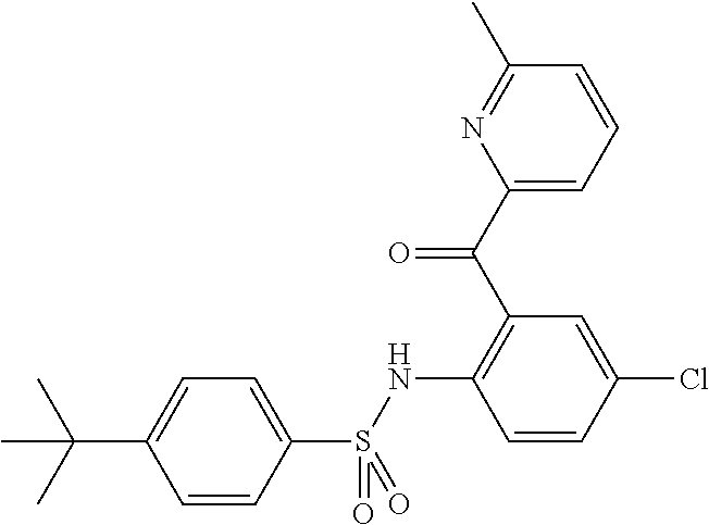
C1(C(C2=C(NS(C3=CC=C(C(C)(C)C)C=C3)(=O)=O)C=CC(Cl)=C2)=O)=CC=CC(C)=N1
